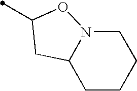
C12CCCCN1OC(C)C2
